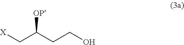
C(CO)C(C[X])[OP]
